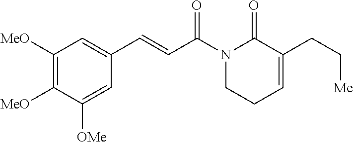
C1([MeO])=C([MeO])C([OMe])=CC(C=CC(N2CCC=C(CC[Me])C2=O)=O)=C1
